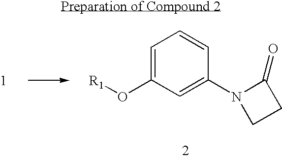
C1=C(O[R1])C=C(N2CCC2=O)C=C1
